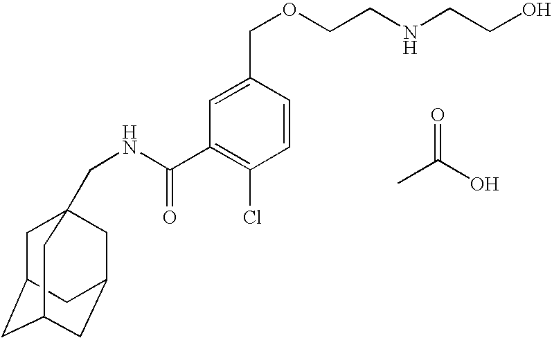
C1=C(COCCNCCO)C=CC(Cl)=C1C(=O)NCC12CC3CC(CC(C1)C3)C2.CC(O)=O
